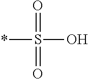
S(O)(*)(=O)=O
